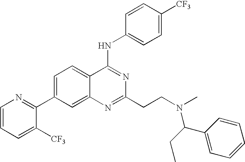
C1=CC=C([CF3])C(C2=CC=C3C(=C2)N=C(CCN(C(C2=CC=CC=C2)CC)C)N=C3NC2=CC=C([CF3])C=C2)=N1
